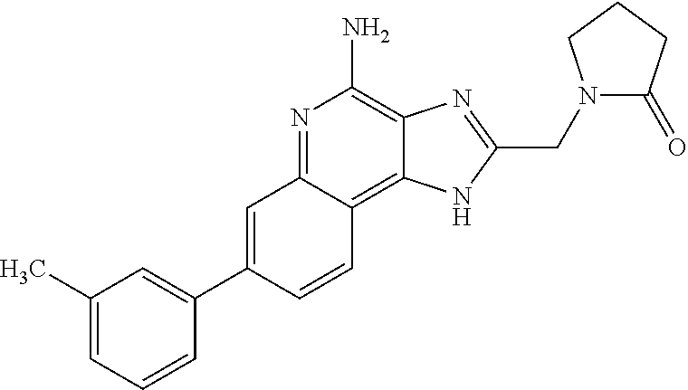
C1=C(C2=CC(C)=CC=C2)C=CC2=C3C(=C(N)N=C12)N=C(CN1C(=O)CCC1)N3
